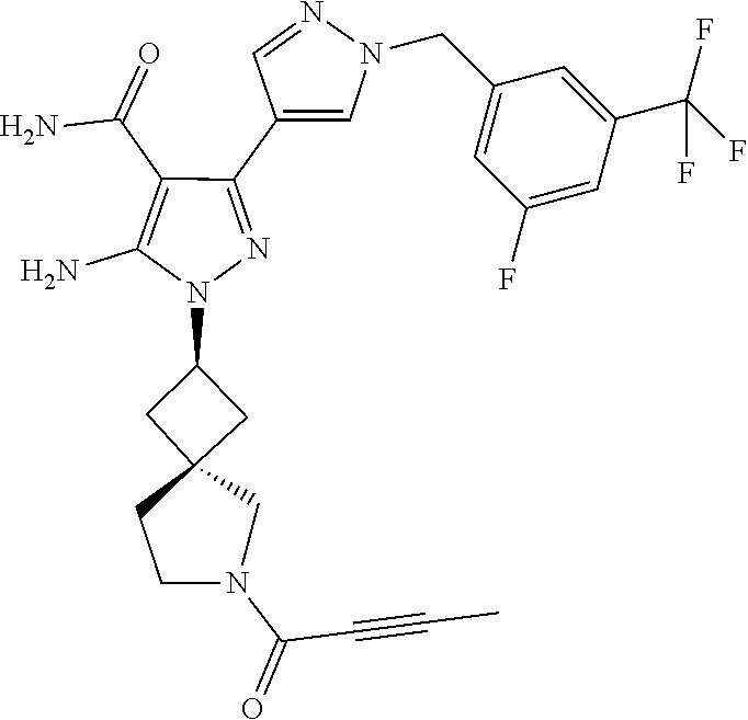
C1C(N2N=C(C3=CN(CC4=CC(F)=CC(C(F)(F)F)=C4)N=C3)C(C(N)=O)=C2N)CC12CN(C(C#CC)=O)CC2
